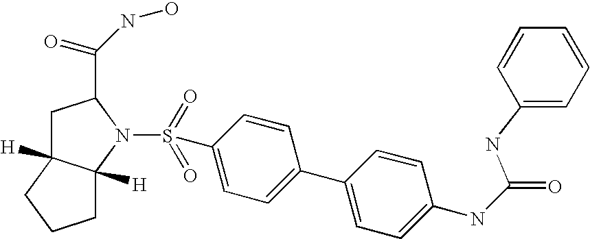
C1C2([H])C([H])(N(S(=O)(=O)C3=CC=C(C4=CC=C(NC(=O)NC5=CC=CC=C5)C=C4)C=C3)C1C(NO)=O)CCC2
